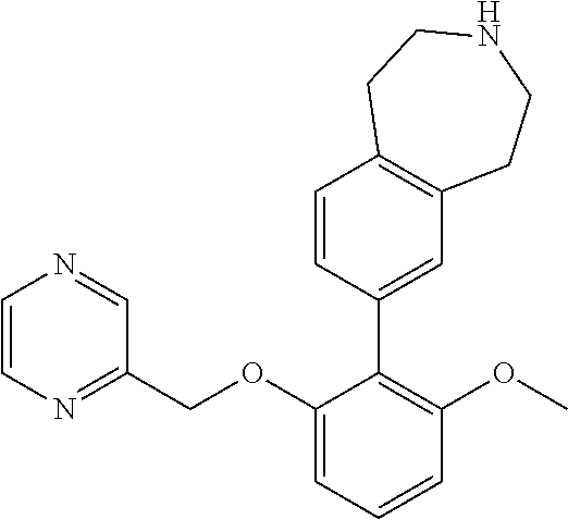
C1=CN=C(COC2=CC=CC(OC)=C2C2=CC3=C(C=C2)CCNCC3)C=N1
